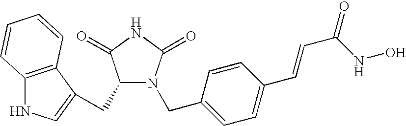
C1(CC2=CNC3=C2C=CC=C3)N(CC2=CC=C(C=CC(=O)NO)C=C2)C(=O)NC1=O
